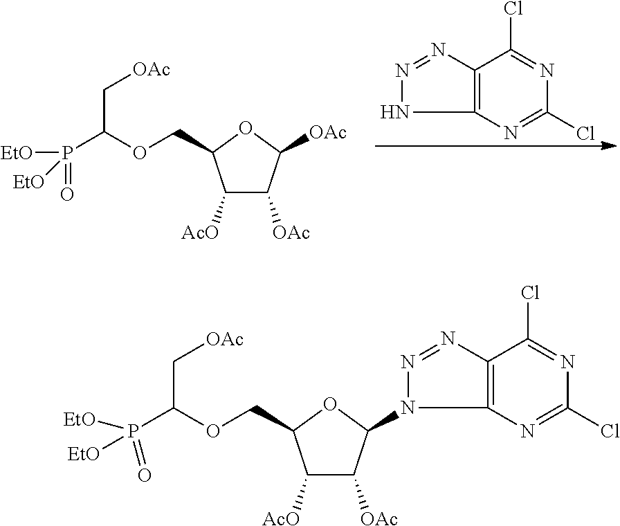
C1([AcO])C([OAc])C(N2C3=C(C(Cl)=NC(Cl)=N3)N=N2)OC1COC(P([EtO])(=O)[EtO])C[OAc].[OAc]C1C([OAc])C([AcO])C(COC(P([EtO])(=O)[EtO])C[OAc])O1.C12=C(N=C(Cl)N=C1Cl)NN=N2
